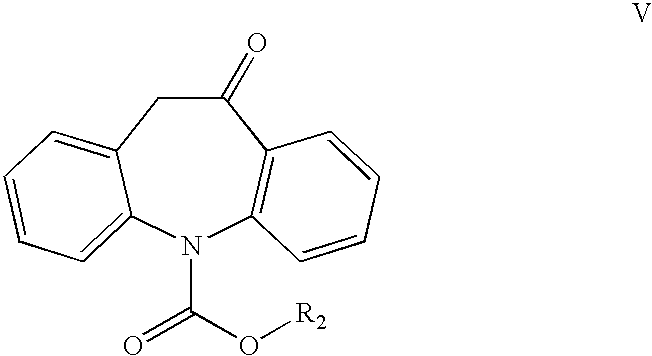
C1(=O)CC2=CC=CC=C2N(C(=O)O[R2])C2=C1C=CC=C2
